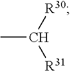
CC([R30])[R31]
